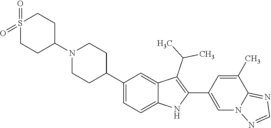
C1N(C2CCS(=O)(=O)CC2)CCC(C2=CC=C3C(=C2)C(C(C)C)=C(C2=CN4C(=NC=N4)C(C)=C2)N3)C1
